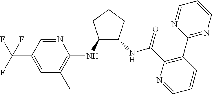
C1(NC2=C(C)C=C(C(F)(F)F)C=N2)C(NC(C2=C(C3=NC=CC=N3)C=CC=N2)=O)CCC1
